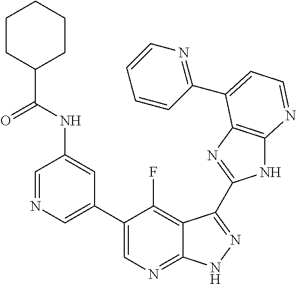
C1=NC=C(C2=CN=C3C(=C2F)C(C2=NC4=C(N2)N=CC=C4C2=NC=CC=C2)=NN3)C=C1NC(C1CCCCC1)=O
